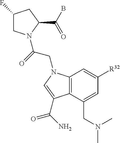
C1(F)CN(C(=O)CN2C3=C(C(CN(C)C)=CC([R32])=C3)C(C(=O)N)=C2)C(C(B)=O)C1
